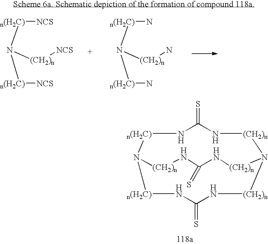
[n(H2C)](N([n(H2C)][NCS])[(CH2)n][NCS])[NCS].[n(H2C)](N([n(H2C)]N)[(CH2)n]N)N.[n(H2C)]1N2[n(H2C)]NC(=S)N[(CH2)n]N([(CH2)n]NC(=S)N1)[(CH2)n]NC(=S)N[(CH2)n]2
